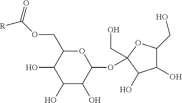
C1(O)C(O)C(OC2(CO)OC(CO)C(O)C2O)OC(COC([R])=O)C1O
